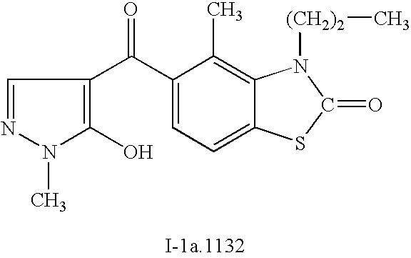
C1=NN(C)C(O)=C1C(C1=CC=C2C(=C1C)N([(CH2)2]C)C(=O)S2)=O
